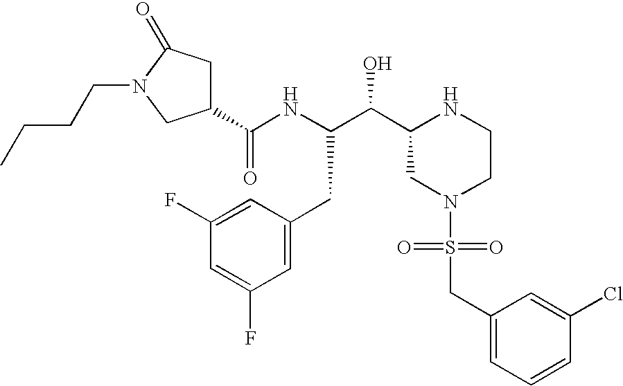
C1(C(NC(C(C2CN(S(CC3=CC=CC(Cl)=C3)(=O)=O)CCN2)O)CC2=CC(F)=CC(F)=C2)=O)CC(=O)N(CCCC)C1
